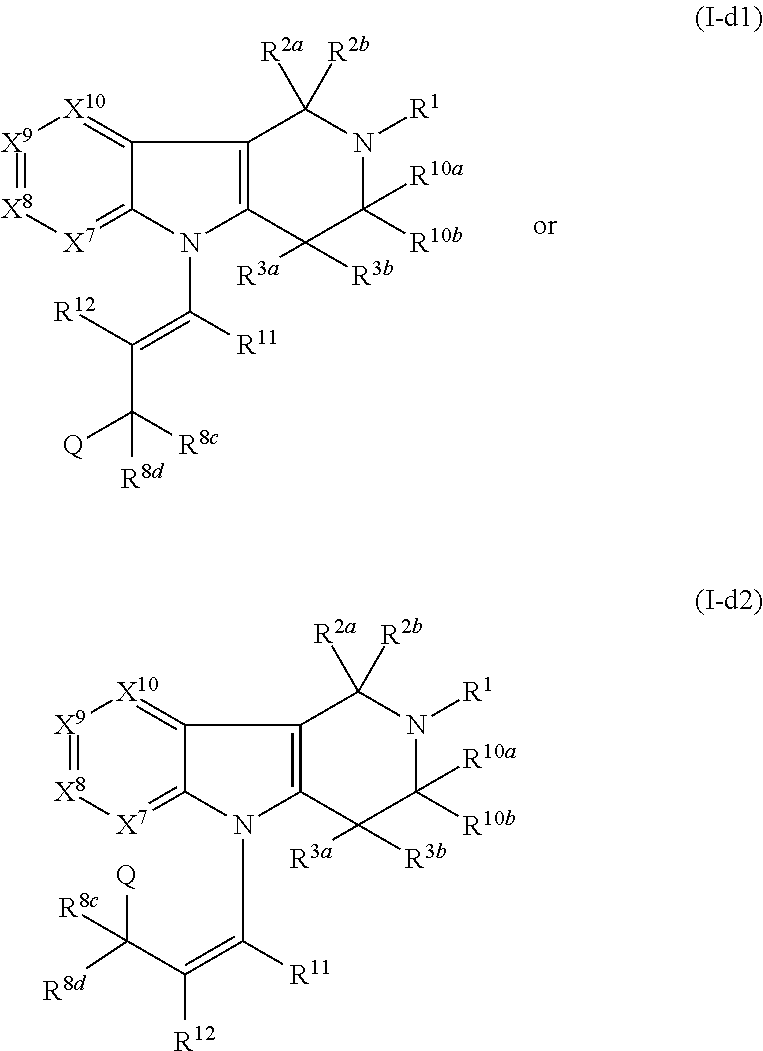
[X9]1=[X8][X7]=C2C(=[X10]1)C1=C(N2C([R11])=C([R12])C([R8c])([Q])[R8d])C([R3a])([R3b])C([R10a])([R10b])N([R1])C1([R2a])[R2b].[X9]1=[X8][X7]=C2C(=[X10]1)C1=C(N2C([R11])=C(C([Q])([R8d])[R8c])[R12])C([R3a])([R3b])C([R10a])([R10b])N([R1])C1([R2a])[R2b]
